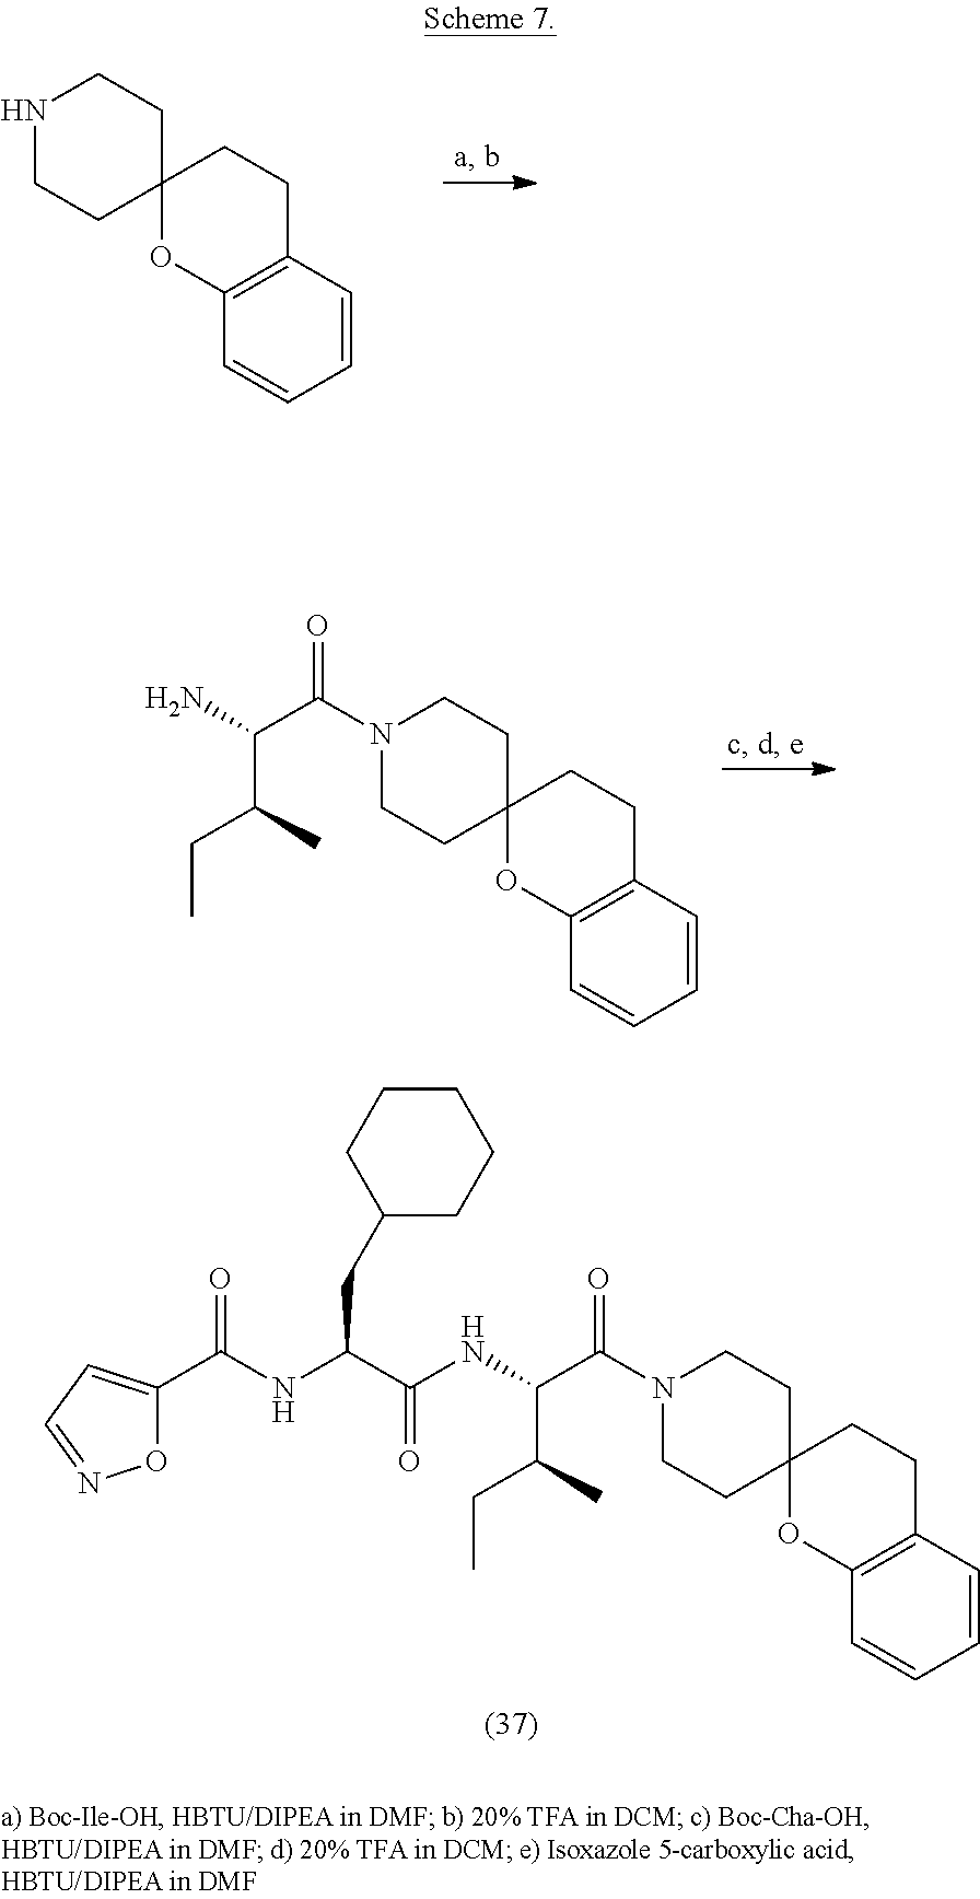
N1(C(C(C(CC)C)NC(C(NC(C2=CC=NO2)=O)CC2CCCCC2)=O)=O)CCC2(CC1)OC1=C(CC2)C=CC=C1.N1CCC2(CC1)OC1=C(CC2)C=CC=C1.N1(C(C(C(CC)C)N)=O)CCC2(CC1)OC1=C(CC2)C=CC=C1
